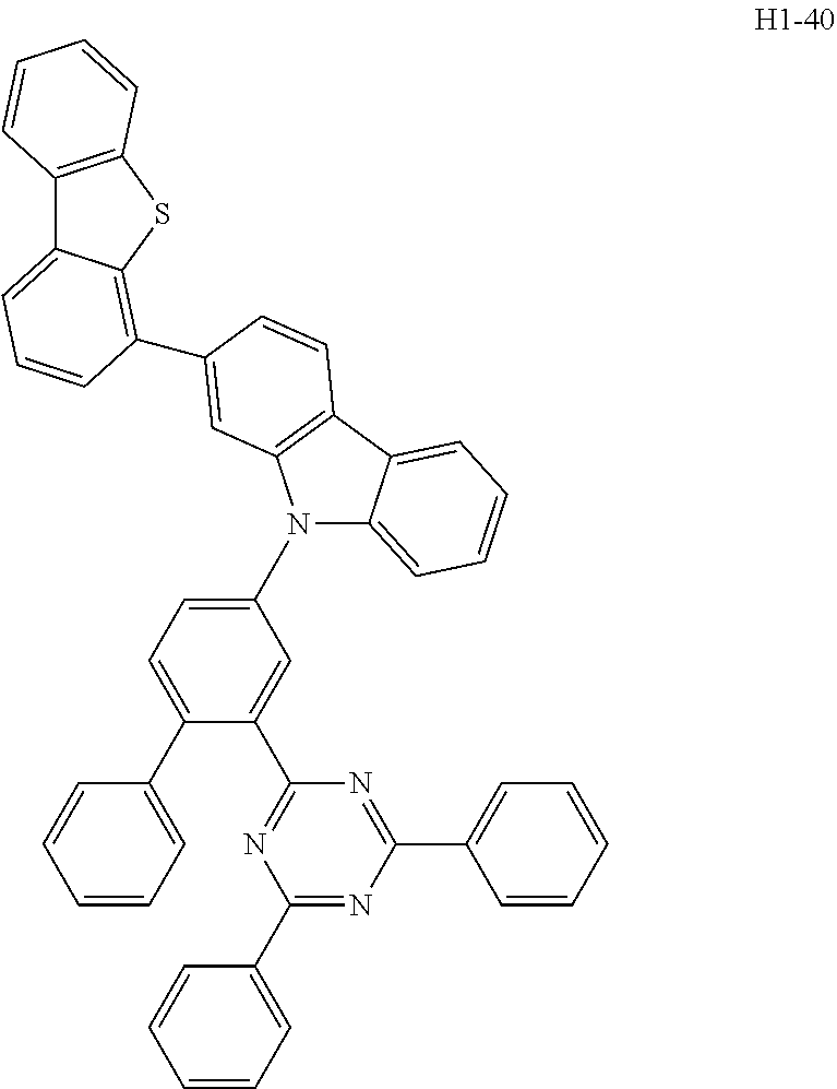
C12=C(SC3=C(C4=CC5=C(C6=CC=CC=C6N5C5=CC=C(C6=CC=CC=C6)C(C6=NC(C7=CC=CC=C7)=NC(C7=CC=CC=C7)=N6)=C5)C=C4)C=CC=C13)C=CC=C2
